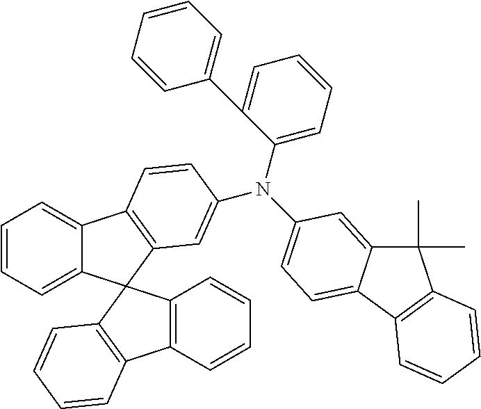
C12=CC=CC=C1C1(C3=C2C=CC(N(C2=CC=CC=C2C2=CC=CC=C2)C2=CC=C4C(=C2)C(C)(C)C2=C4C=CC=C2)=C3)C2=C(C3=C1C=CC=C3)C=CC=C2
